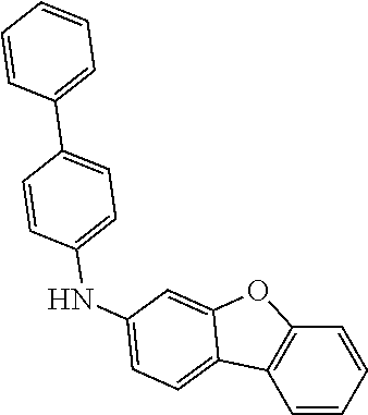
C1=CC=CC2=C1C1=CC=C(NC3=CC=C(C4=CC=CC=C4)C=C3)C=C1O2
